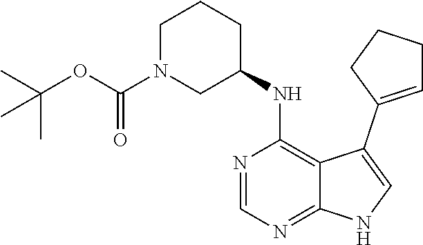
N1=CN=C2C(=C1NC1CCCN(C(OC(C)(C)C)=O)C1)C(C1=CCCC1)=CN2
